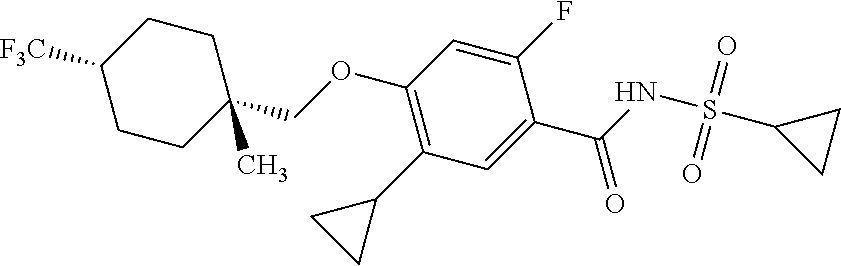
C1(COC2=C(C3CC3)C=C(C(=O)NS(=O)(=O)C3CC3)C(F)=C2)(C)CCC([F3C])CC1
